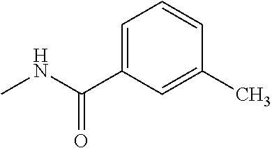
C1=C(C(NC)=O)C=C(C)C=C1
